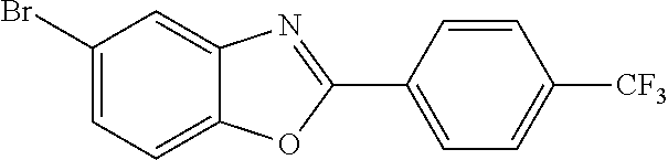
C1=C(Br)C=C2C(=C1)OC(C1=CC=C([CF3])C=C1)=N2
